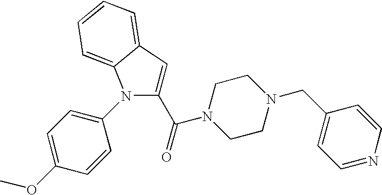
N1(C2=CC=C(OC)C=C2)C(C(=O)N2CCN(CC3=CC=NC=C3)CC2)=CC2=CC=CC=C12
